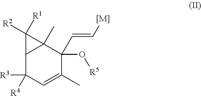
C12C([R3])([R4])C=C(C)C(O[R5])(C=C[[M]])C1(C)C2([R1])[R2]
